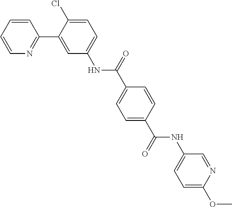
C1=CC=CN=C1C1=CC(NC(C2=CC=C(C(=O)NC3=CC=C(OC)N=C3)C=C2)=O)=CC=C1Cl
